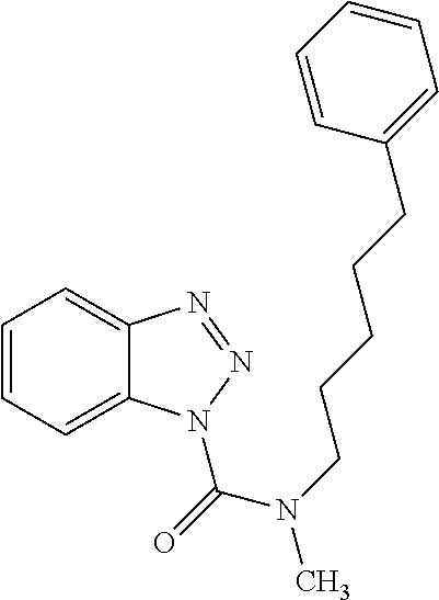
C1=CC=C2C(=C1)N=NN2C(N(CCCCCC1=CC=CC=C1)C)=O
